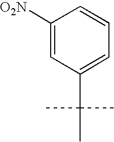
C1([O2N])=CC(C(C)(C)C)=CC=C1
